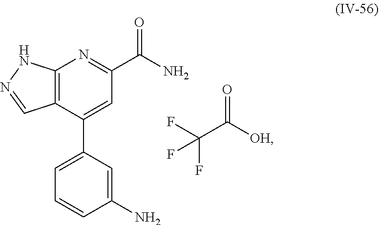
C12=C(C(C3=CC=CC(N)=C3)=CC(C(N)=O)=N1)C=NN2.C(C([OH])=O)(F)(F)F
